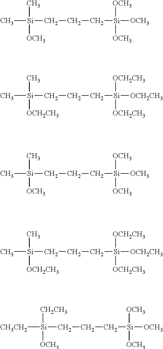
C[Si](CCC[Si]([OCH3])([OCH3])[OCH3])(C)[OCH3].C[Si](CCC[Si]([OCH2CH3])([OCH2CH3])[OCH2CH3])(C)[OCH2CH3].C[Si](CCC[Si]([OCH3])([OCH3])[OCH3])(C)[OCH3].C[Si](CCC[Si]([OCH2CH3])([OCH2CH3])[OCH2CH3])(C)[OCH2CH3].[CH3CH2][Si](CCC[Si]([OCH3])([OCH3])[OCH3])([CH2CH3])[OCH3]
